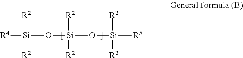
[R4][Si]([R2])([R2])O[Si]([R2])([R2])O[Si]([R2])([R2])[R5]
